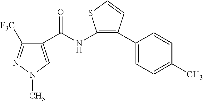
C1(C(=O)NC2=C(C3=CC=C(C)C=C3)C=CS2)=CN(C)N=C1[F3C]
